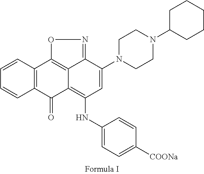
C1=CC2=C(C=C1)C(=O)C1=C(NC3=CC=C([COONa])C=C3)C=C(N3CCN(C4CCCCC4)CC3)C3=NOC2=C13
